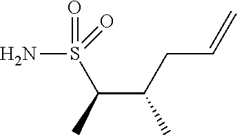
C(C(CC=C)C)(C)S(=O)(N)=O
